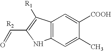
C12=C(C=C(C)C([COOH])=C1)NC(C=O)=C2[R1]
